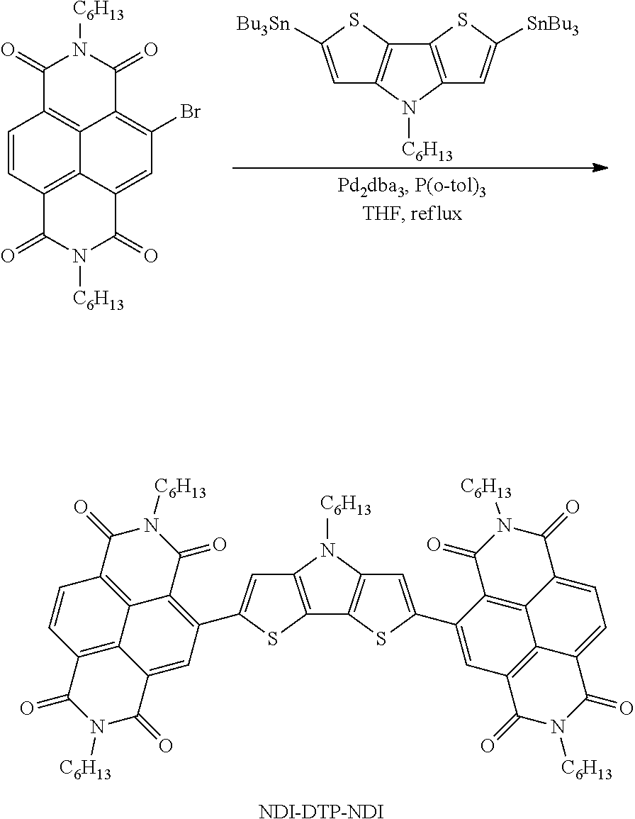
C1(C2=CC3=C(C4=C(N3[C6H13])C=C(C3=C5C6=C(C=CC7=C6C(=C3)C(=O)N([C6H13])C7=O)C(=O)N([C6H13])C5=O)S4)S2)=CC2=C3C4=C1C(=O)N([C6H13])C(=O)C4=CC=C3C(=O)N([C6H13])C2=O.[NDI-DTP-NDI].C1=CC2=C3C4=C1C(=O)N([C6H13])C(=O)C4=C(Br)C=C3C(=O)N([C6H13])C2=O.C12=C(C=C([Bu3Sn])S1)N([C6H13])C1=C2SC([SnBu3])=C1
